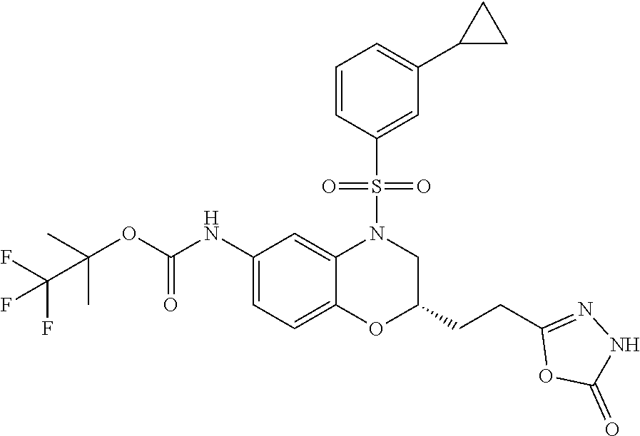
C(OC(NC1=CC=C2C(=C1)N(S(=O)(=O)C1=CC(C3CC3)=CC=C1)CC(CCC1=NNC(=O)O1)O2)=O)(C)(C)C(F)(F)F
